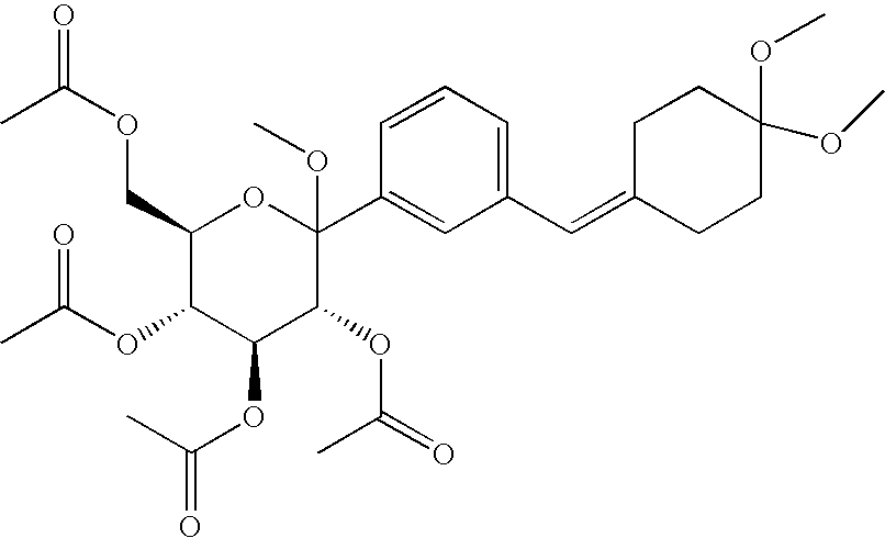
C1(COC(=O)C)C(OC(C)=O)C(OC(=O)C)C(OC(=O)C)C(C2=CC(C=C3CCC(OC)(OC)CC3)=CC=C2)(OC)O1
